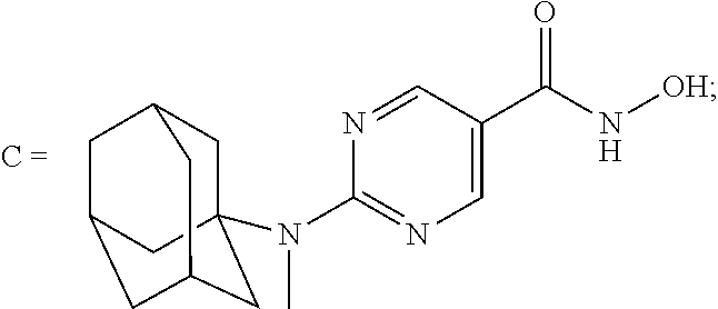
C1C2CC3CC(CC1(N(C1=NC=C(C(N[OH])=O)C=N1)C)C3)C2
